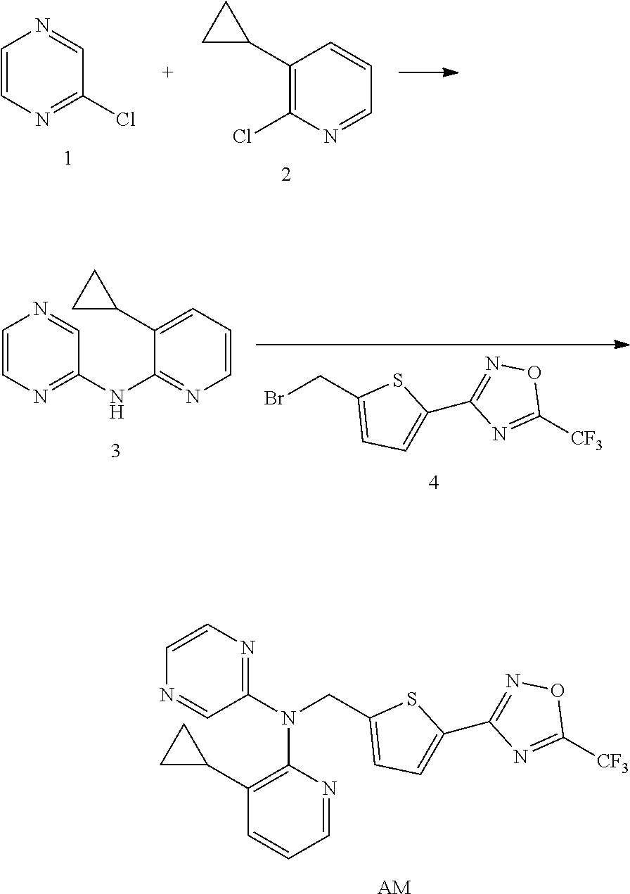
C1=CN=C(Cl)C=N1.C1(C2CC2)=C(Cl)N=CC=C1.BrCC1=CC=C(C2=NOC([CF3])=N2)S1.C1=CN=C(NC2=NC=CC=C2C2CC2)C=N1.N1=C(N(CC2=CC=C(C3=NOC([CF3])=N3)S2)C2=C(C3CC3)C=CC=N2)C=NC=C1.[AM]
